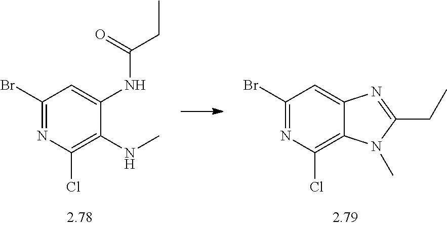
C1(Br)=NC(Cl)=C(NC)C(NC(CC)=O)=C1.C1(Br)=NC(Cl)=C2C(=C1)N=C(CC)N2C
